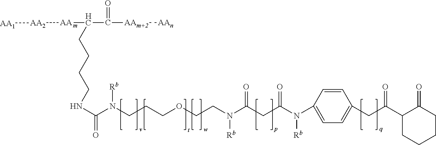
C(=O)(NCCCCC(C(=O)[AAm+2][AAn])[AA][AA2][AA1])N([Rb])CCCOCCN(C(CC(N([Rb])C1=CC=C(CC(C2C(=O)CCCC2)=O)C=C1)=O)=O)[Rb]
